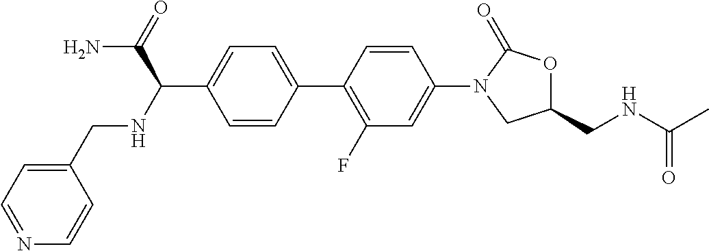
C1(CNC(C(=O)N)C2=CC=C(C3=C(F)C=C(N4CC(CNC(C)=O)OC4=O)C=C3)C=C2)=CC=NC=C1
